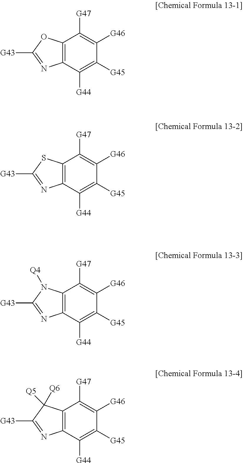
C12=C(C([G44])=C([G45])C([G46])=C1[G47])N=C([G43])O2.C12=C(C([G44])=C([G45])C([G46])=C1[G47])N=C([G43])S2.C12=C(C([G44])=C([G45])C([G46])=C1[G47])N=C([G43])N2[Q4].C12=C(C([G44])=C([G45])C([G46])=C1[G47])N=C([G43])C2([Q5])[Q6]
